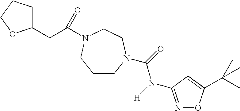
C1CN(C(=O)N([H])C2=NOC(C(C)(C)C)=C2)CCN(C(CC2CCCO2)=O)C1
